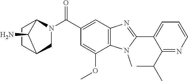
C1(C2=NC3=C(N2C)C(OC)=CC(C(N2CC4CCC2C4N)=O)=C3)=CC=CN=C1C(C)C
